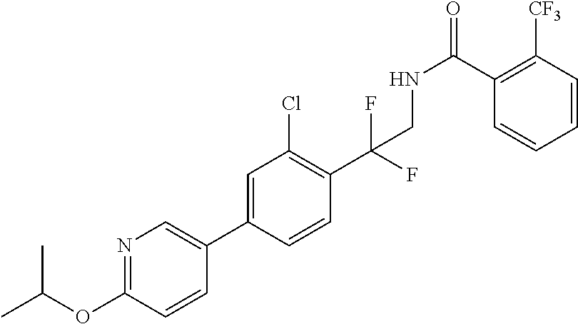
C1(C2=CN=C(OC(C)C)C=C2)=CC(Cl)=C(C(F)(CNC(C2=C([CF3])C=CC=C2)=O)F)C=C1
